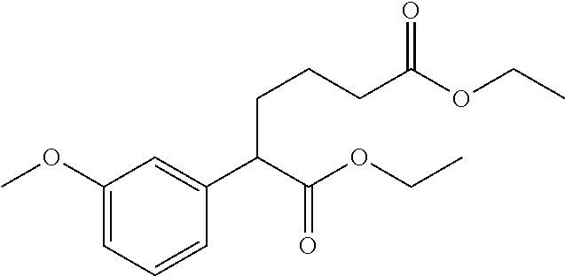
C1(OC)=CC=CC(C(C(=O)OCC)CCCC(OCC)=O)=C1
